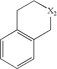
C12=C(C[X2]CC1)C=CC=C2
